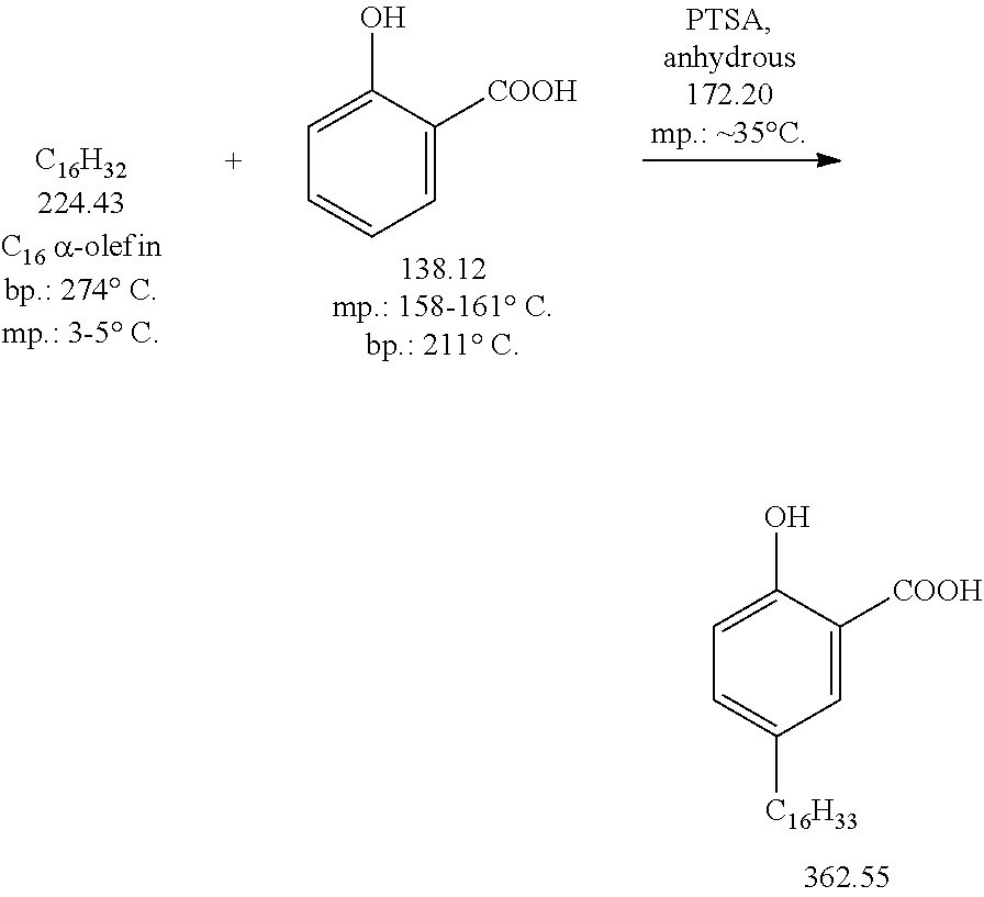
C1(O)=CC=C([C16H33])C=C1[COOH].C1=C(O)C([COOH])=CC=C1
